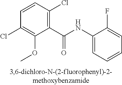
C1(C(NC2=CC=CC=C2F)=O)=C(Cl)C=CC(Cl)=C1OC
